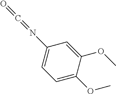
O=C=NC1=CC=C(OC)C(OC)=C1
